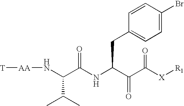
N(C(C(NC(C(C([X][R1])=O)=O)CC1=CC=C(Br)C=C1)=O)C(C)C)[AA][T]
